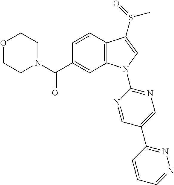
N1(C(C2=CC3=C(C=C2)C(S(=O)C)=CN3C2=NC=C(C3=NN=CC=C3)C=N2)=O)CCOCC1
